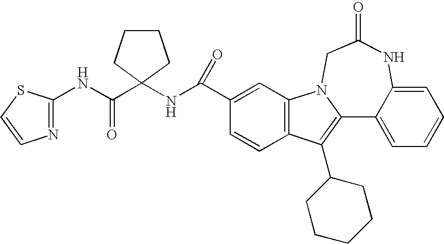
C12=C(C=C(C(NC3(C(NC4=NC=CS4)=O)CCCC3)=O)C=C1)N1C(=C2C2CCCCC2)C2=CC=CC=C2NC(=O)C1
